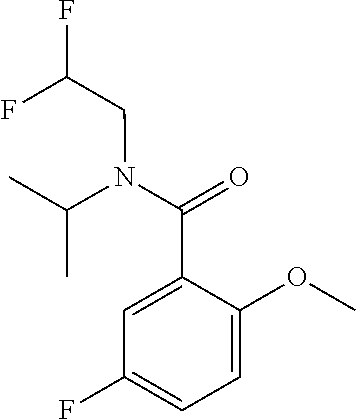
C1=C(C(N(CC(F)F)C(C)C)=O)C(OC)=CC=C1F
